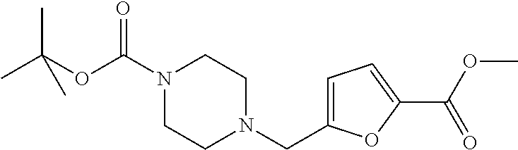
CC(OC(N1CCN(CC2=CC=C(C(=O)OC)O2)CC1)=O)(C)C
